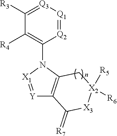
[Y]1=[X1]N(C2=C([R4])C([R3])=[Q3][Q1]=[Q2]2)C2=C1C(=[R7])[X3][X2]([R5])([R6])C2
